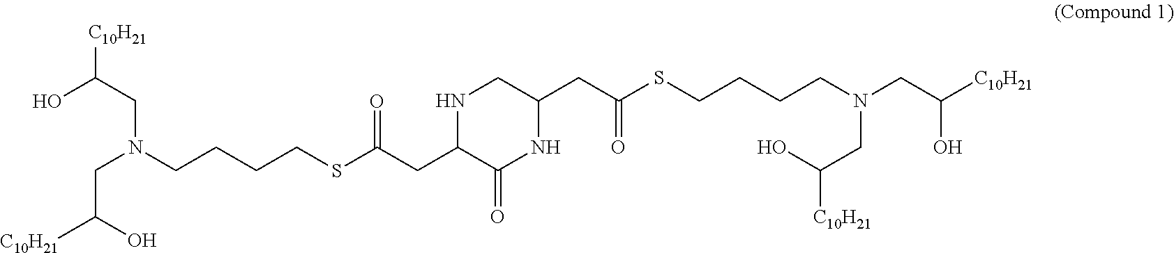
C(CN(CCCCSC(CC1C(=O)NC(CC(SCCCCN(CC(O)[C10H21])CC(O)[C10H21])=O)CN1)=O)CC(O)[C10H21])(O)[C10H21]
